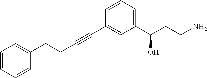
C1=CC(C#CCCC2=CC=CC=C2)=CC(C(CCN)O)=C1
